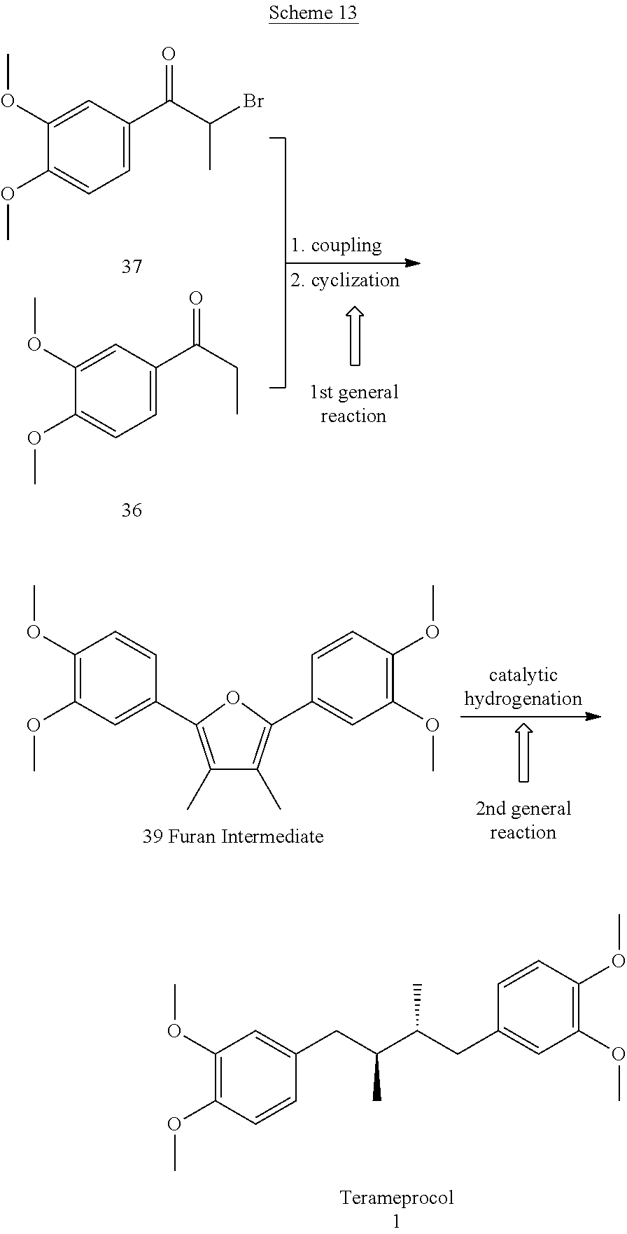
C1(C)=C(C2=CC(OC)=C(OC)C=C2)OC(C2=CC(OC)=C(OC)C=C2)=C1C.C1=C(CC(C(CC2=CC(OC)=C(OC)C=C2)C)C)C=CC(OC)=C1OC.C1=C(C(C(Br)C)=O)C=C(OC)C(OC)=C1.C1=C(C(CC)=O)C=C(OC)C(OC)=C1
